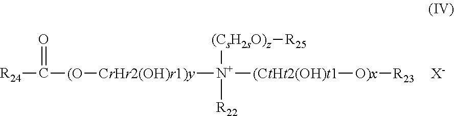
C([(O][CrHr2(OH)r1)y][N+]([(CtHt2(OH)t1][O)x][R23])([(CsH2sO)z][R25])[R22])([R24])=O.[X-]
